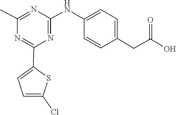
C1(C)=NC(NC2=CC=C(CC(=O)O)C=C2)=NC(C2=CC=C(Cl)S2)=N1
